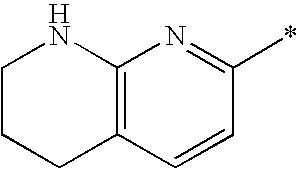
C12=C(C=CC(*)=N1)CCCN2
